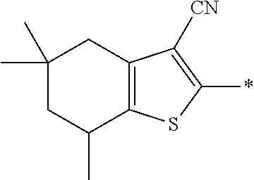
C12=C(C([CN])=C(*)S1)CC(C)(C)CC2C
